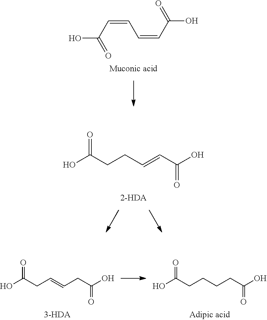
OC(=O)C=CC=CC(O)=O.OC(CCC=CC(O)=O)=O.OC(CC=CCC(O)=O)=O.OC(CCCCC(O)=O)=O
